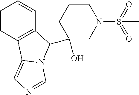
C1=CC2=C(C=C1)C(C1(O)CN(S(C)(=O)=O)CCC1)N1C2=CN=C1
